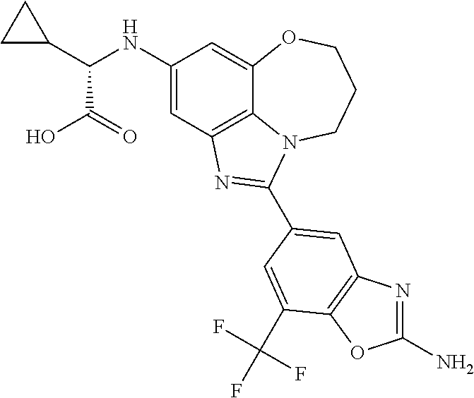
C1(NC(C2CC2)C(O)=O)=CC2=C3C(=C1)OCCCN3C(C1=CC3=C(OC(N)=N3)C(C(F)(F)F)=C1)=N2
